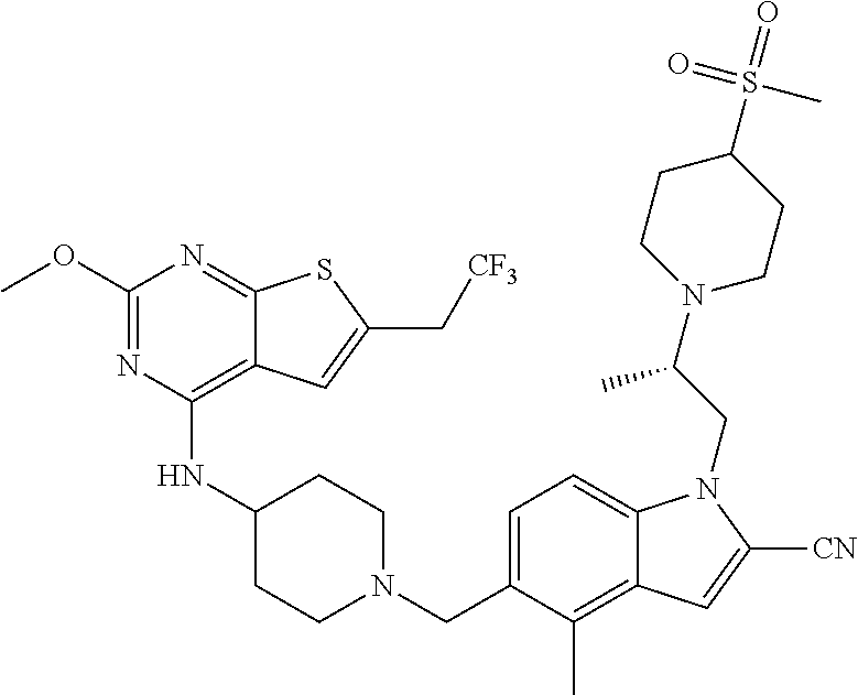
C1=C(CN2CCC(NC3=C4C(=NC(OC)=N3)SC(C[CF3])=C4)CC2)C(C)=C2C(=C1)N(CC(N1CCC(S(C)(=O)=O)CC1)C)C([CN])=C2
